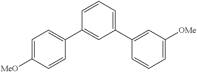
C1=C([MeO])C=CC(C2=CC(C3=CC([OMe])=CC=C3)=CC=C2)=C1
